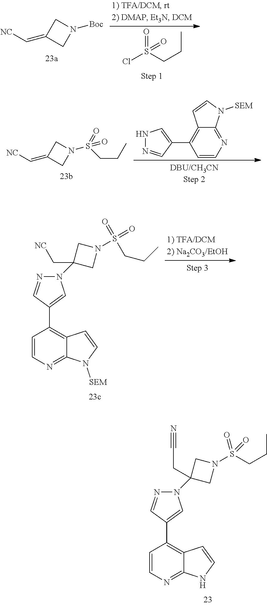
N1(C2(CC#N)CN(S(=O)(=O)CCC)C2)N=CC(C2=C3C(=NC=C2)NC=C3)=C1.C1C(=C[NC])CN1[Boc].ClS(CCC)(=O)=O.C1C(=C[NC])CN1S(=O)(=O)CCC.C12=NC=CC(C3=CNN=C3)=C1C=CN2[SEM].N1(C2(C[NC])CN(S(=O)(=O)CCC)C2)N=CC(C2=C3C(=NC=C2)N([SEM])C=C3)=C1
